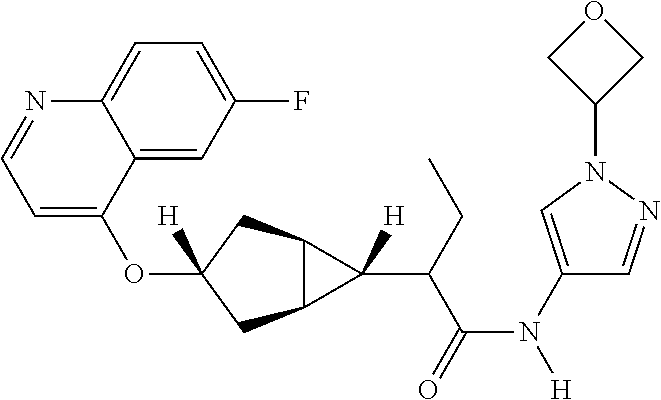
O(C1([H])CC2C(C1)C2(C(C(N([H])C1=CN(C2COC2)N=C1)=O)CC)[H])C1=CC=NC2=CC=C(F)C=C12
